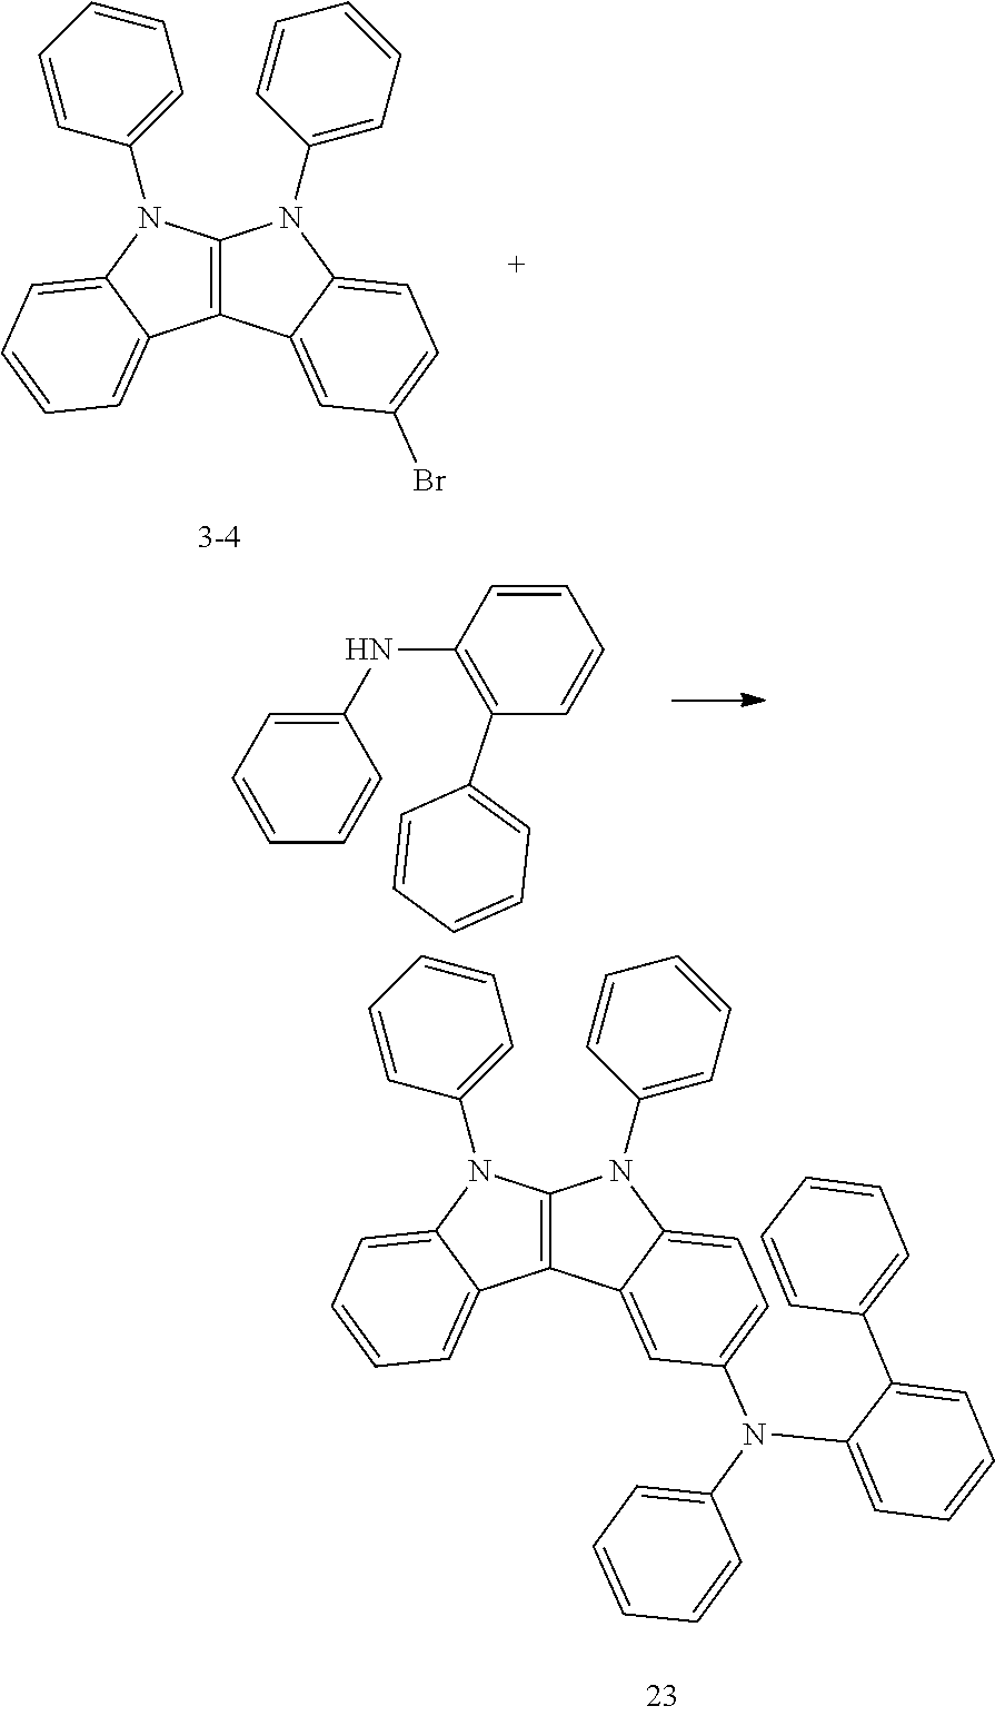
C12=C(N(C3=CC=CC=C3)C3=CC=CC=C13)N(C1=CC=CC=C1)C1=CC=C(Br)C=C21.C1=CC(NC2=CC=CC=C2)=C(C2=CC=CC=C2)C=C1.C12=C(N(C3=CC=CC=C3)C3=CC=CC=C13)N(C1=CC=CC=C1)C1=CC=C(N(C3=CC=CC=C3)C3=CC=CC=C3C3=CC=CC=C3)C=C21
